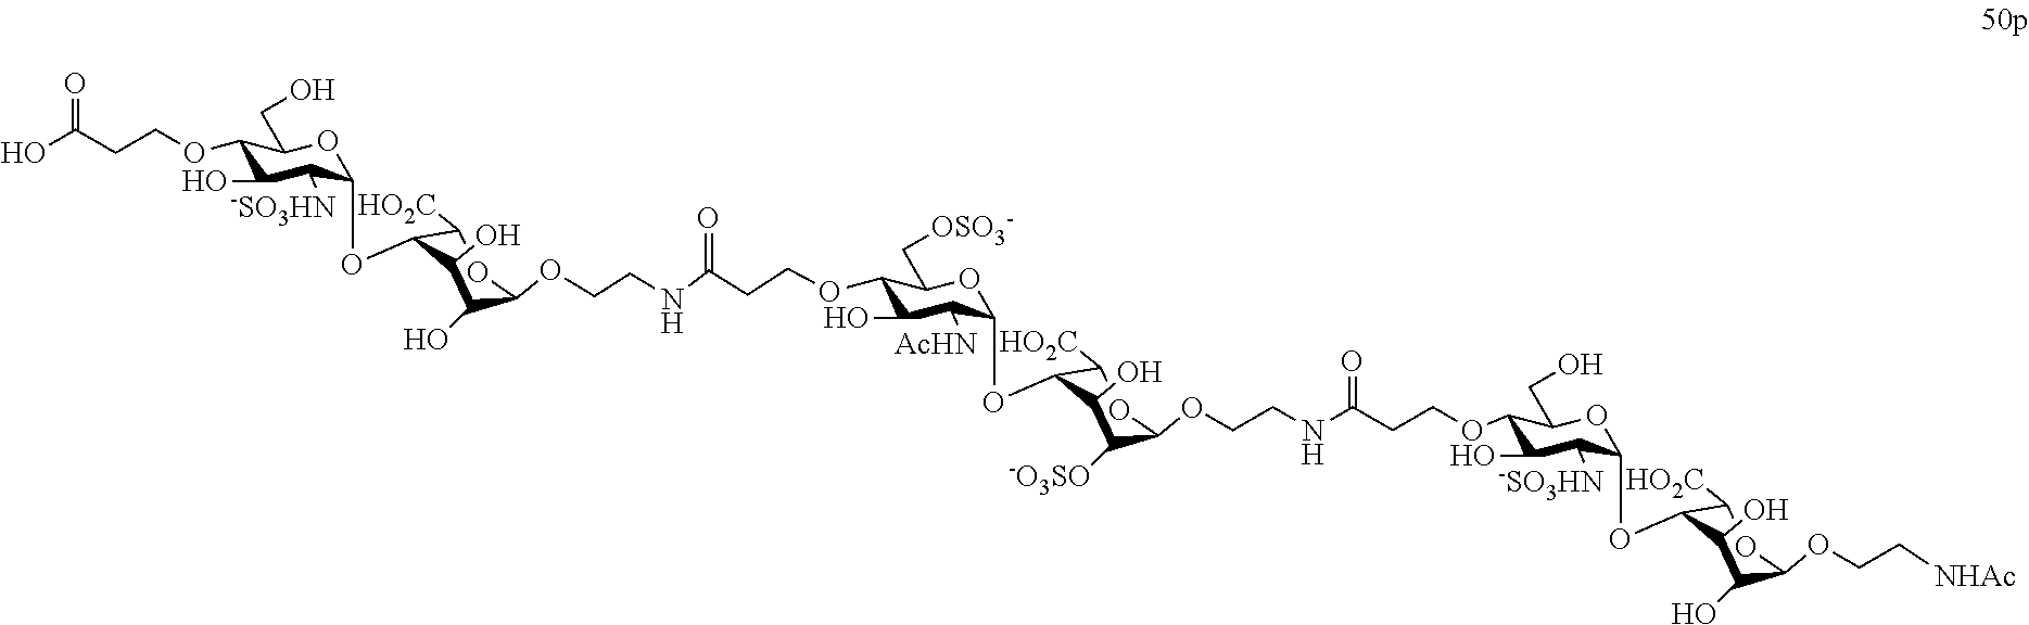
OC(CCOC1C(O)C([-SO3HN])C(OC2C([HO2C])OC(OCCNC(CCOC3C(O)C([AcHN])C(OC4C([HO2C])OC(OCCNC(CCOC5C(O)C([-SO3HN])C(OC6C([HO2C])OC(OCC[NHAc])C(O)C6O)OC5CO)=O)C([-O3SO])C4O)OC3C[OSO3-])=O)C(O)C2O)OC1CO)=O
